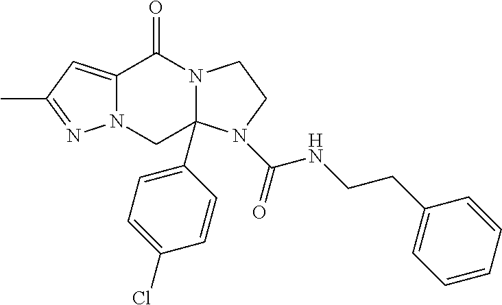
C12=CC(C)=NN1CC1(C3=CC=C(Cl)C=C3)N(C2=O)CCN1C(=O)NCCC1=CC=CC=C1
